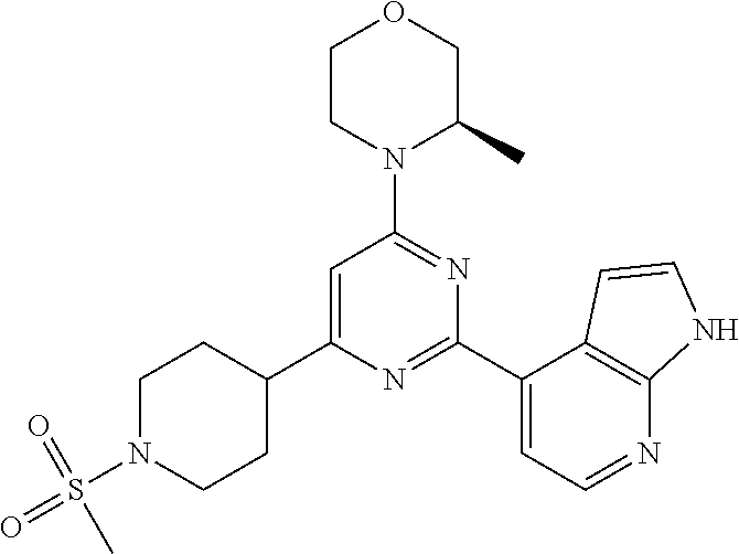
C1=C(C2CCN(S(=O)(=O)C)CC2)N=C(C2=CC=NC3=C2C=CN3)N=C1N1C(C)COCC1
